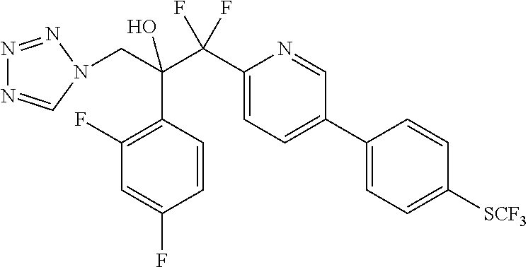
N1=NN(CC(C(C2=CC=C(C3=CC=C([SCF3])C=C3)C=N2)(F)F)(C2=C(F)C=C(F)C=C2)O)C=N1
